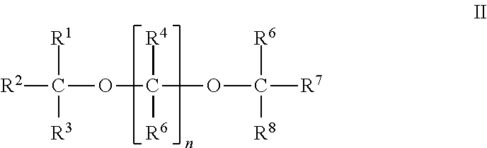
C(OC(OC([R6])([R8])[R7])([R4])[R6])([R1])([R3])[R2]
